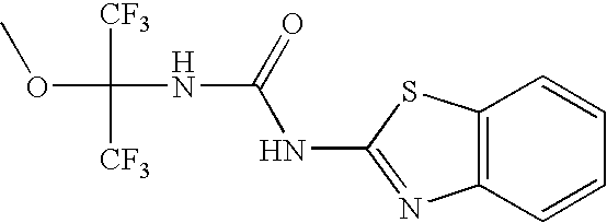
COC(NC(=O)NC1=NC2=C(S1)C=CC=C2)([CF3])[CF3]
